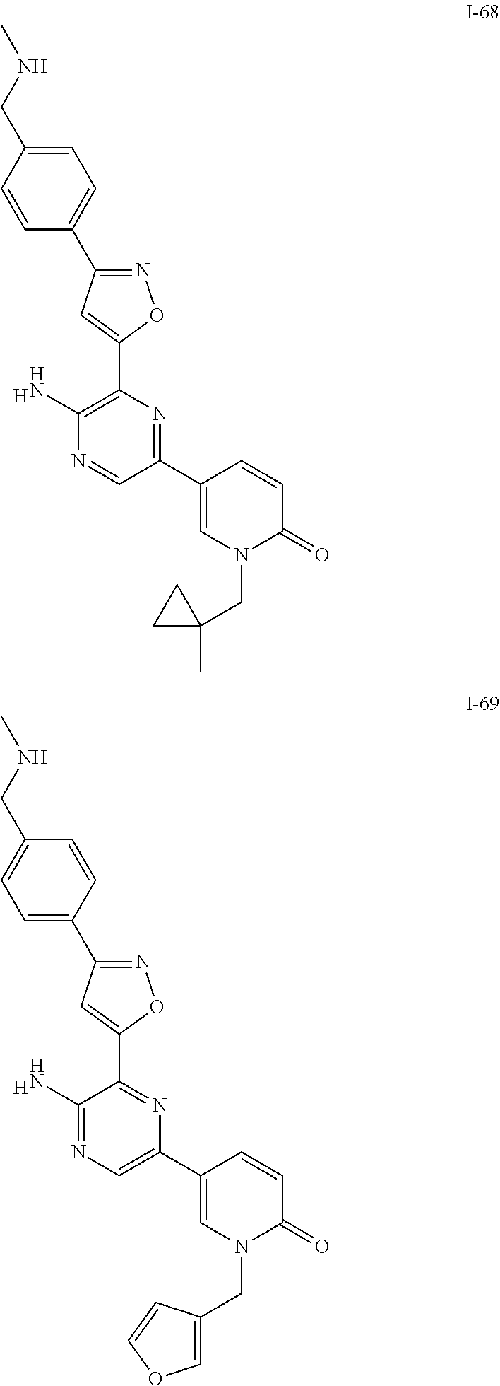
N1=C(C2=CC=C(CNC)C=C2)C=C(C2=C(N)N=CC(C3=CN(CC4(C)CC4)C(=O)C=C3)=N2)O1.[H].N1=C(C2=CC=C(CNC)C=C2)C=C(C2=NC(C3=CN(CC4=COC=C4)C(=O)C=C3)=CN=C2N)O1.[H]
